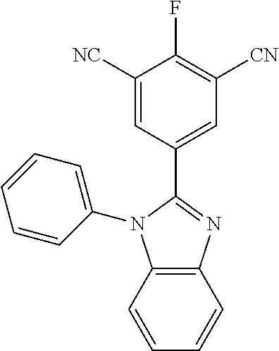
C1([NC])=CC(C2=NC3=C(N2C2=CC=CC=C2)C=CC=C3)=CC([CN])=C1F
